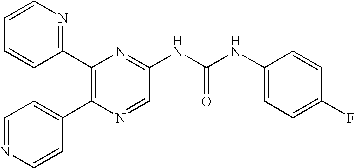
C1=NC=CC(C2=C(C3=NC=CC=C3)N=C(NC(NC3=CC=C(F)C=C3)=O)C=N2)=C1
